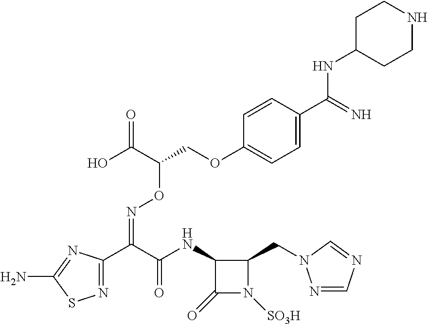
N1=C(C(C(=O)NC2C(=O)N([SO3H])C2CN2N=CN=C2)=NOC(COC2=CC=C(C(=N)NC3CCNCC3)C=C2)C(=O)O)N=C(N)S1
